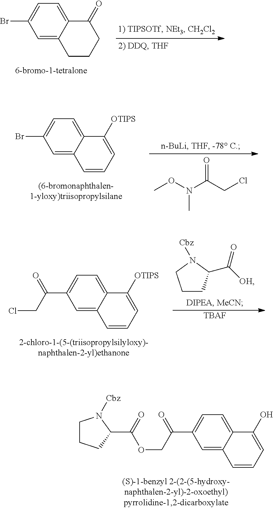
C12=CC=C(C(COC(C3N([Cbz])CCC3)=O)=O)C=C1C=CC=C2O.C12=CC=C(Br)C=C1CCCC2=O.C12=CC=C(Br)C=C1C=CC=C2[OTIPS].O=C(CCl)N(OC)C.C12=CC=C(C(CCl)=O)C=C1C=CC=C2[OTIPS].C1CC(C([OH])=O)N([Cbz])C1.[TBAF]
